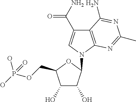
C12=C(N(C3C(O)C(O)C(COP(O)(O)=O)O3)C=C1C(N)=O)N=C(C)N=C2N
